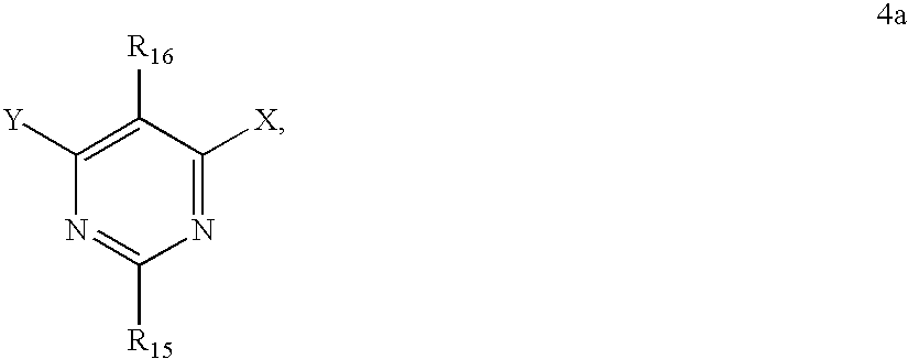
N1=C([X])C([R16])=C([Y])N=C1[R15]
